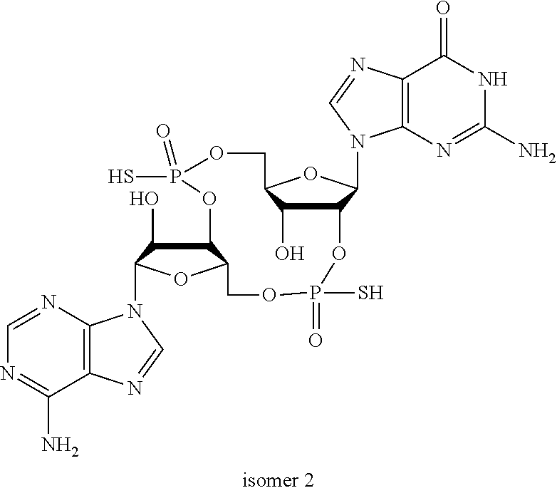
C12=C(N=CN=C1N)N(C1C(O)C3C(O1)COP(S)(=O)OC1C(N4C5=C(C(=O)NC(N)=N5)N=C4)OC(COP(S)(=O)O3)C1O)C=N2
